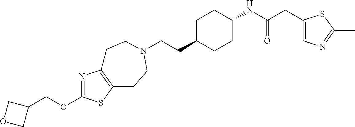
C(CC1CCC(NC(CC2=CN=C(C)S2)=O)CC1)N1CCC2=C(N=C(OCC3COC3)S2)CC1
